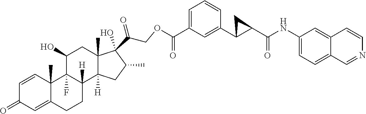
C1=CC2(C)C(=CC1=O)CCC1([H])C2(F)C(O)CC2(C)C1([H])CC(C)C2(O)C(COC(C1=CC=CC(C2CC2C(NC2=CC=C3C(=C2)C=CN=C3)=O)=C1)=O)=O
